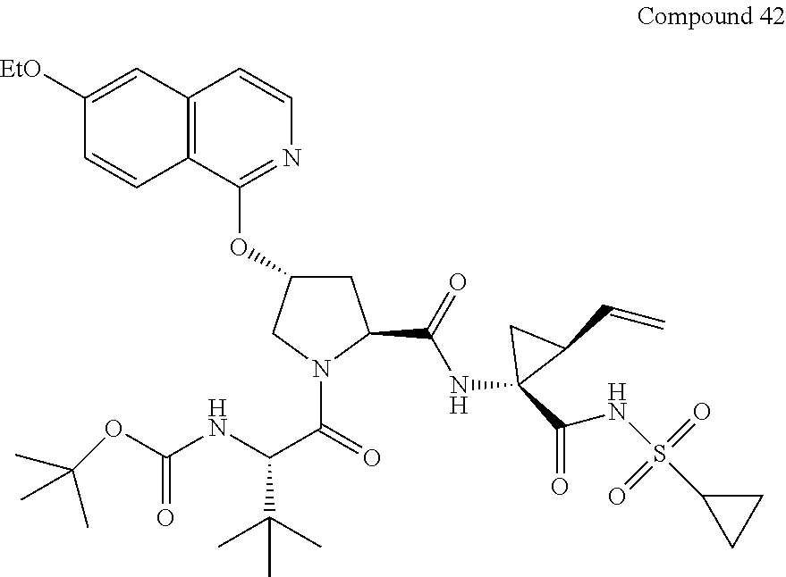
C1([EtO])=CC2=C(C=C1)C(OC1CC(C(NC3(C(NS(C4CC4)(=O)=O)=O)C(C=C)C3)=O)N(C(=O)C(NC(OC(C)(C)C)=O)C(C)(C)C)C1)=NC=C2
